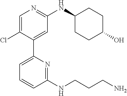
C1=C(Cl)C(C2=CC=CC(NCCCN)=N2)=CC(NC2CCC(O)CC2)=N1
